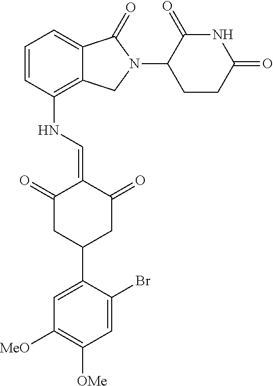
C1=CC(NC=C2C(=O)CC(C3=CC([MeO])=C([OMe])C=C3Br)CC2=O)=C2C(=C1)C(=O)N(C1CCC(=O)NC1=O)C2
